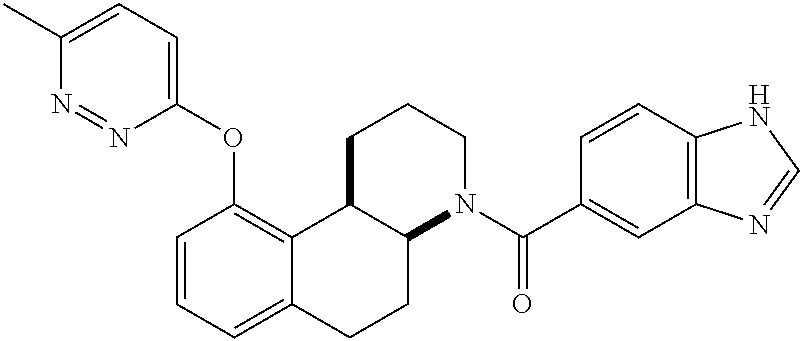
C1=CC=C2C(=C1OC1=CC=C(C)N=N1)C1C(CC2)N(C(C2=CC3=C(C=C2)NC=N3)=O)CCC1
